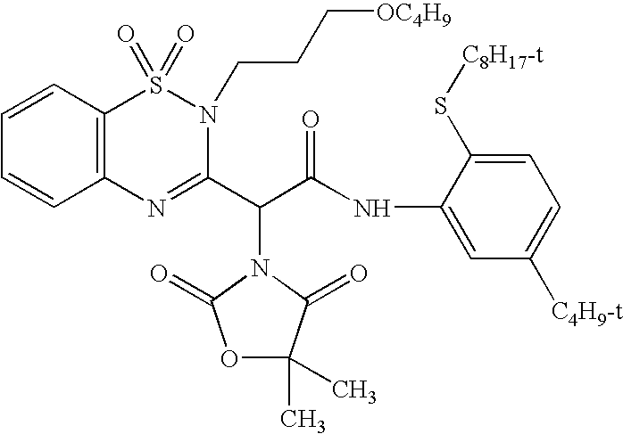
C1(NC(=O)C(C2=NC3=C(S(=O)(=O)N2CCC[OC4H9])C=CC=C3)N2C(=O)C(C)(C)OC2=O)=CC([C4H9-t])=CC=C1S[C8H17-t]
